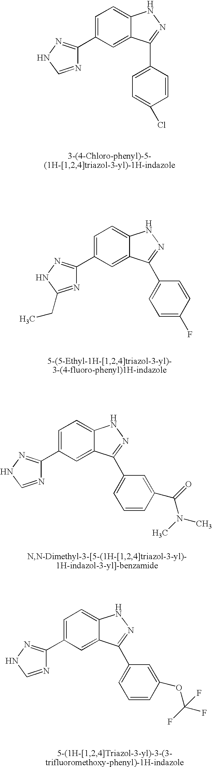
C1=C(C2=NNC=N2)C=C2C(=C1)NN=C2C1=CC=C(Cl)C=C1.C1=C(C2=NNC(CC)=N2)C=C2C(=C1)NN=C2C1=CC=C(F)C=C1.C1=C(C2=NNC=N2)C=C2C(=C1)NN=C2C1=CC=CC(C(=O)N(C)C)=C1.C1=C(C2=NNC=N2)C=C2C(=C1)NN=C2C1=CC=CC(OC(F)(F)F)=C1
